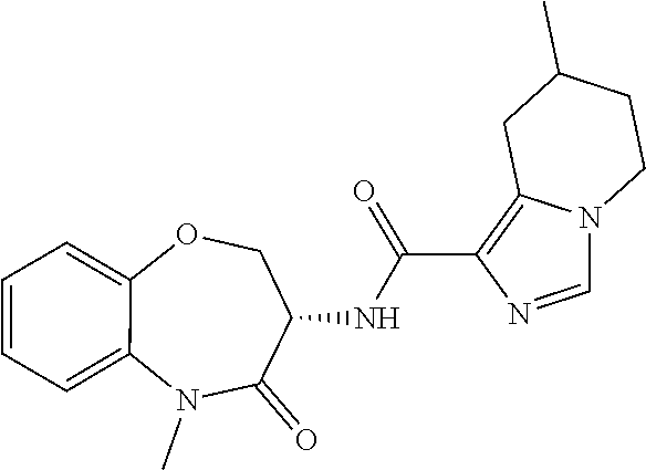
C12=CC=CC=C1OCC(NC(=O)C1=C3N(C=N1)CCC(C)C3)C(=O)N2C
